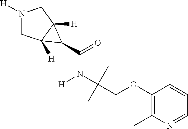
C1N([H])CC2([H])C1([H])C2C(=O)N(C(COC1=C(C)N=CC=C1)(C)C)[H]
